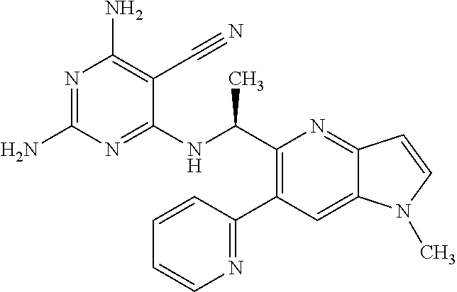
N1=C(N)N=C(NC(C2=C(C3=NC=CC=C3)C=C3C(=N2)C=CN3C)C)C(C#N)=C1N
